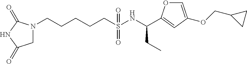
N1(CCCCCS(NC(CC)C2=CC(OCC3CC3)=CO2)(=O)=O)CC(=O)NC1=O
